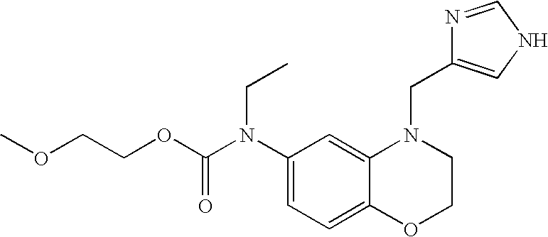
C1(N(C(OCCOC)=O)CC)=CC=C2C(=C1)N(CC1=CNC=N1)CCO2
